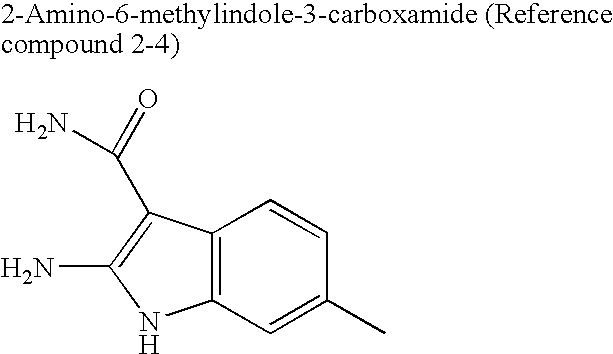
C12=C(C=C(C)C=C1)NC(N)=C2C(=O)N
